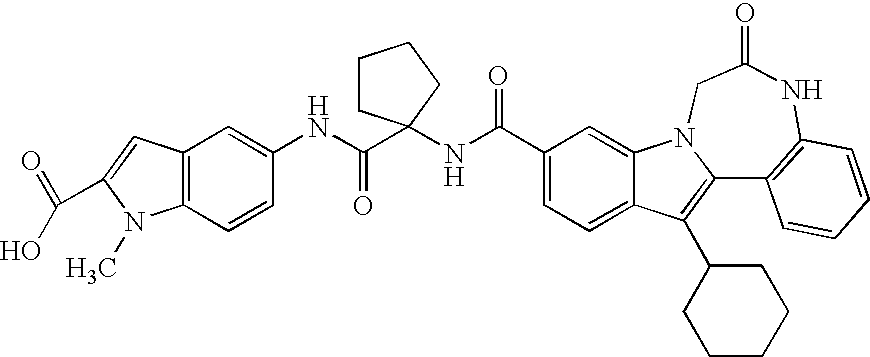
C12=CC=C(C(NC3(C(NC4=CC5=C(C=C4)N(C)C(C(=O)O)=C5)=O)CCCC3)=O)C=C1N1C(=C2C2CCCCC2)C2=C(NC(=O)C1)C=CC=C2
